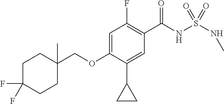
C1=C(OCC2(C)CCC(F)(F)CC2)C(C2CC2)=CC(C(NS(NC)(=O)=O)=O)=C1F
